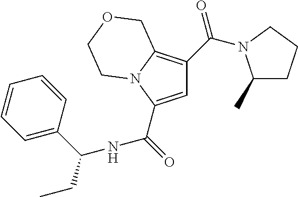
C1=C(C(=O)[NH]C(C2=CC=CC=C2)CC)N2C(=C1C(=O)N1C(C)CCC1)COCC2
